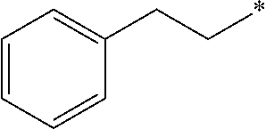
C(C*)C1=CC=CC=C1
